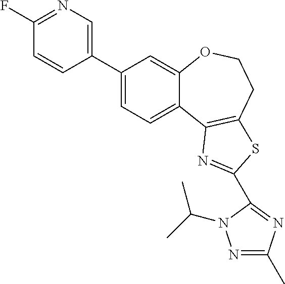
C1(C2=CN=C(F)C=C2)=CC=C2C(=C1)OCCC1=C2N=C(C2=NC(C)=NN2C(C)C)S1
